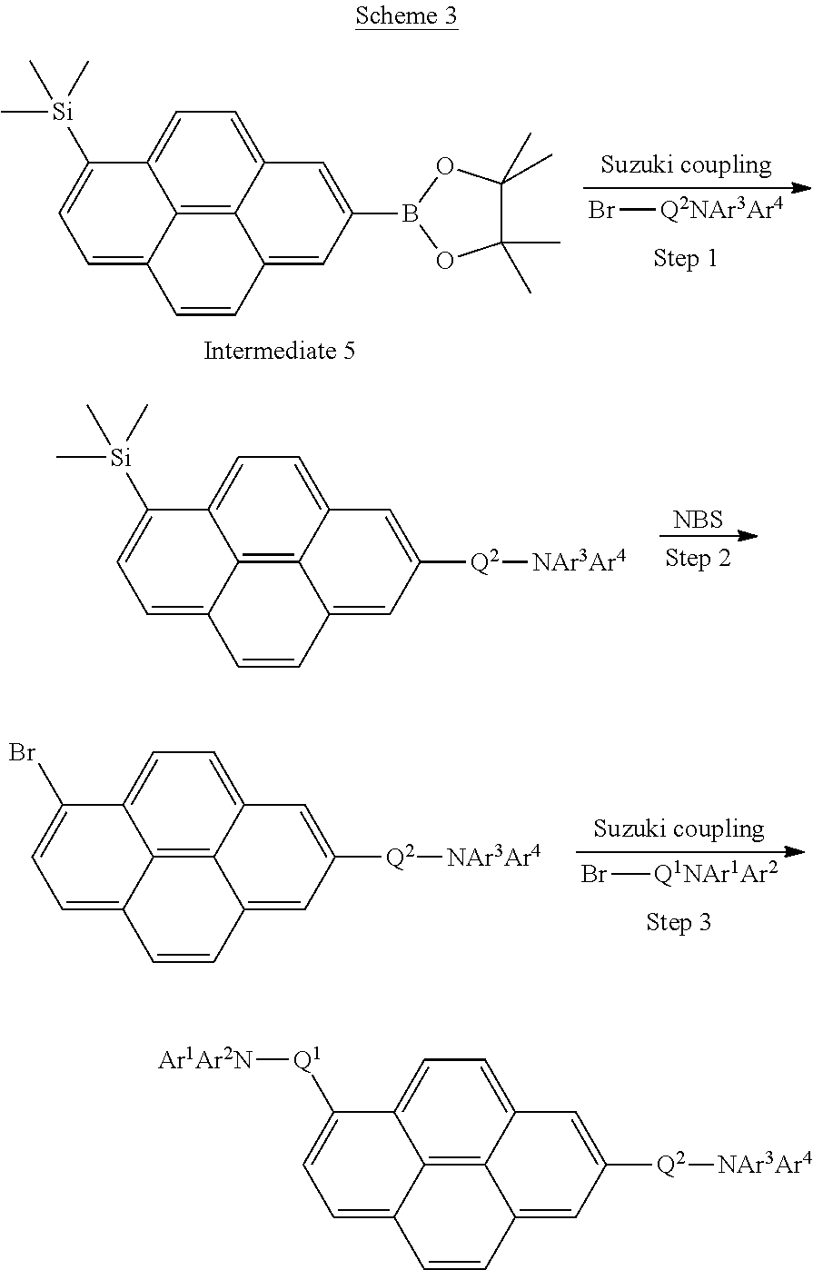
Br[Q2NAr3Ar4].C12=C3C4=CC=C1C([Si](C)(C)C)=CC=C2C=CC3=CC(B1OC(C)(C)C(C)(C)O1)=C4.[NBS].C12=C3C4=CC=C1C([Si](C)(C)C)=CC=C2C=CC3=CC([Q2][NAr3Ar4])=C4.Br[Q1NAr1Ar2].C12=C3C4=CC=C1C(Br)=CC=C2C=CC3=CC([Q2][NAr3Ar4])=C4.C12=C3C4=CC=C1C([Q1][Ar1Ar2N])=CC=C2C=CC3=CC([Q2][NAr3Ar4])=C4
